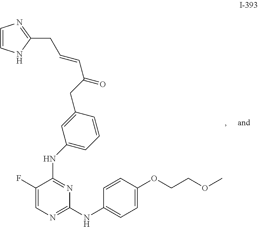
C1(F)=CN=C(NC2=CC=C(OCCOC)C=C2)N=C1NC1=CC=CC(CC(C=CCC2=NC=CN2)=O)=C1
